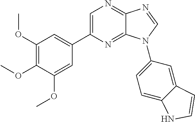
C1=C(C2=CC(OC)=C(OC)C(OC)=C2)N=C2C(=N1)N=CN2C1=CC=C2C(=C1)C=CN2
